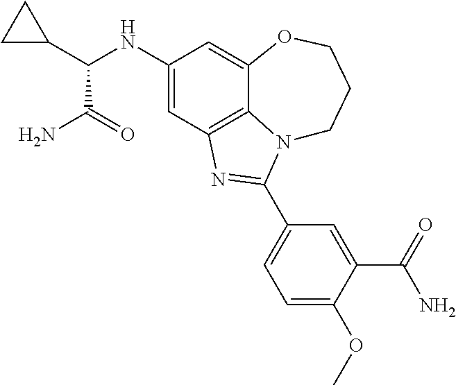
C1(NC(C2CC2)C(N)=O)=CC2=C3C(=C1)OCCCN3C(C1=CC=C(OC)C(C(N)=O)=C1)=N2
